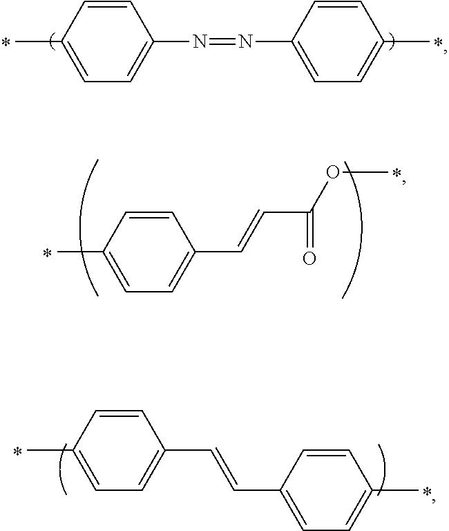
CC1=CC=C(N=NC2=CC=C(C)C=C2)C=C1.CC1=CC=C(C=CC(OC)=O)C=C1.CC1=CC=C(C=CC2=CC=C(C)C=C2)C=C1
